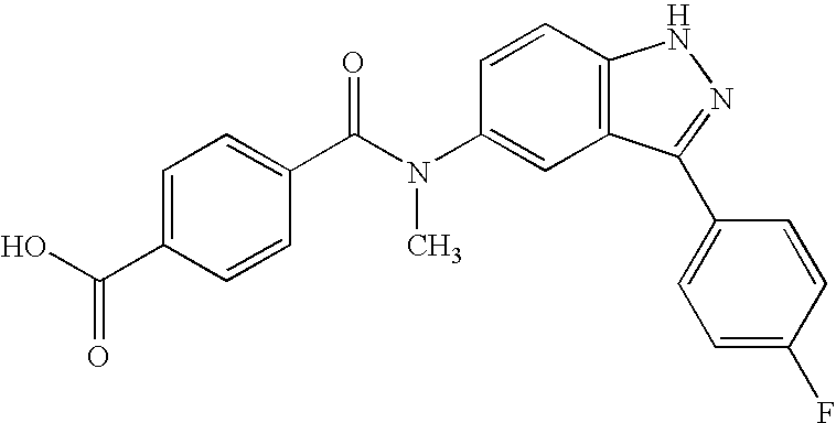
N(C1=CC2=C(C=C1)NN=C2C1=CC=C(F)C=C1)(C(=O)C1=CC=C(C(O)=O)C=C1)C
